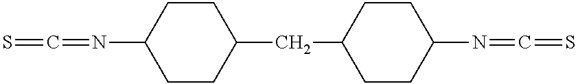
C1(CC2CCC(N=C=S)CC2)CCC(N=C=S)CC1
